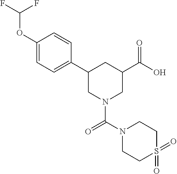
C1(OC(F)F)=CC=C(C2CN(C(=O)N3CCS(=O)(=O)CC3)CC(C(=O)O)C2)C=C1
